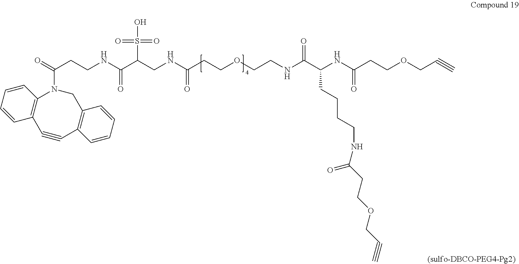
C(CCNC(C(CNC(CCOCCNC(C(NC(CCOCC#C)=O)CCCCNC(CCOCC#C)=O)=O)=O)S(O)(=O)=O)=O)(N1C2=C(C#CC3=C(C1)C=CC=C3)C=CC=C2)=O
